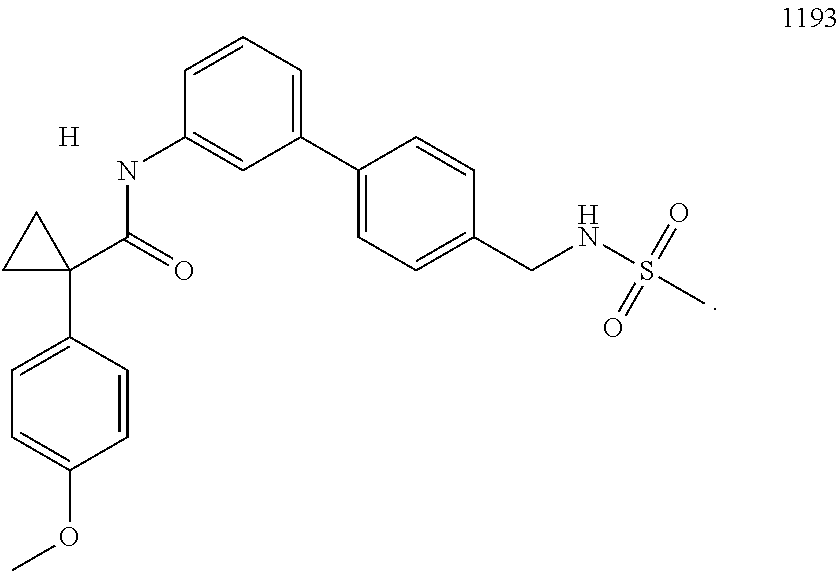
C1=CC(C2(C(NC3=CC(C4=CC=C(CNS(=O)(=O)C)C=C4)=CC=C3)=O)CC2)=CC=C1OC.[H]
